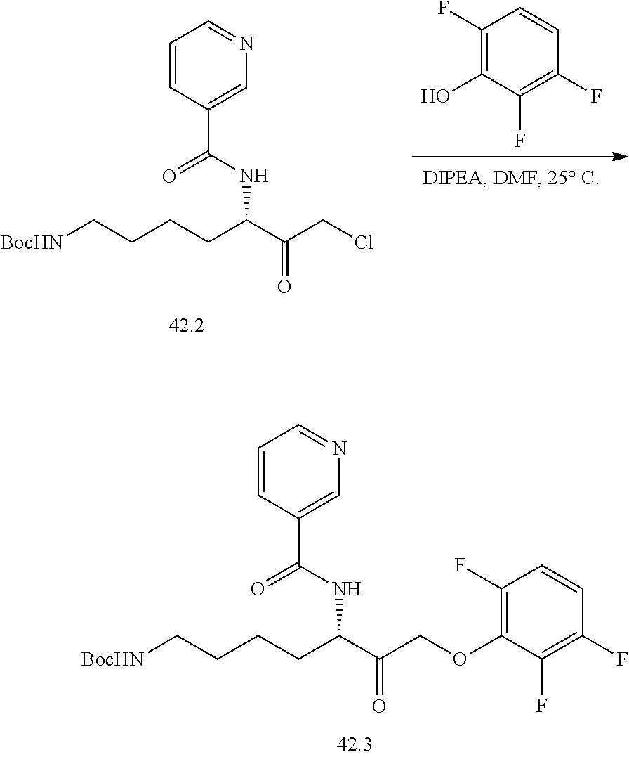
C(C(COC1=C(F)C=CC(F)=C1F)=O)(CCCC[BocHN])NC(C1=CN=CC=C1)=O.C1(F)=C(O)C(F)=C(F)C=C1.C(C(CCl)=O)(CCCC[BocHN])NC(C1=CN=CC=C1)=O
